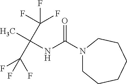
O=C(N1CCCCCC1)NC(C)(C(F)(F)F)C(F)(F)F
